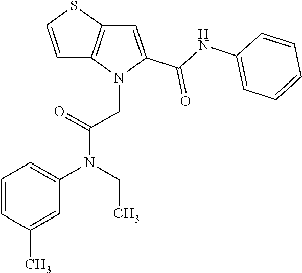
C1=C(C(NC2=CC=CC=C2)=O)N(CC(N(C2=CC=CC(C)=C2)CC)=O)C2=C1SC=C2
